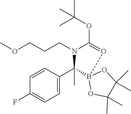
C(N1C(OC(C)(C)C)=OB2(C1(C1=CC=C(F)C=C1)C)OC(C)(C)C(C)(C)O2)CCOC
